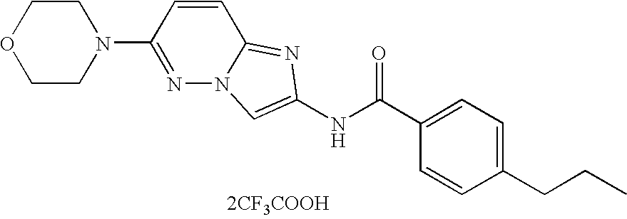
N1=C(N2CCOCC2)C=CC2=NC(NC(C3=CC=C(CCC)C=C3)=O)=CN12.[2CF3COOH]
